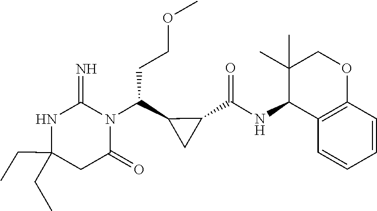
C(C1(CC)NC(=N)N(C(C2CC2C(NC2C3=C(OCC2(C)C)C=CC=C3)=O)CCOC)C(=O)C1)C
